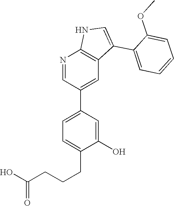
N1=CC(C2=CC=C(CCCC(O)=O)C(O)=C2)=CC2=C1NC=C2C1=CC=CC=C1OC
